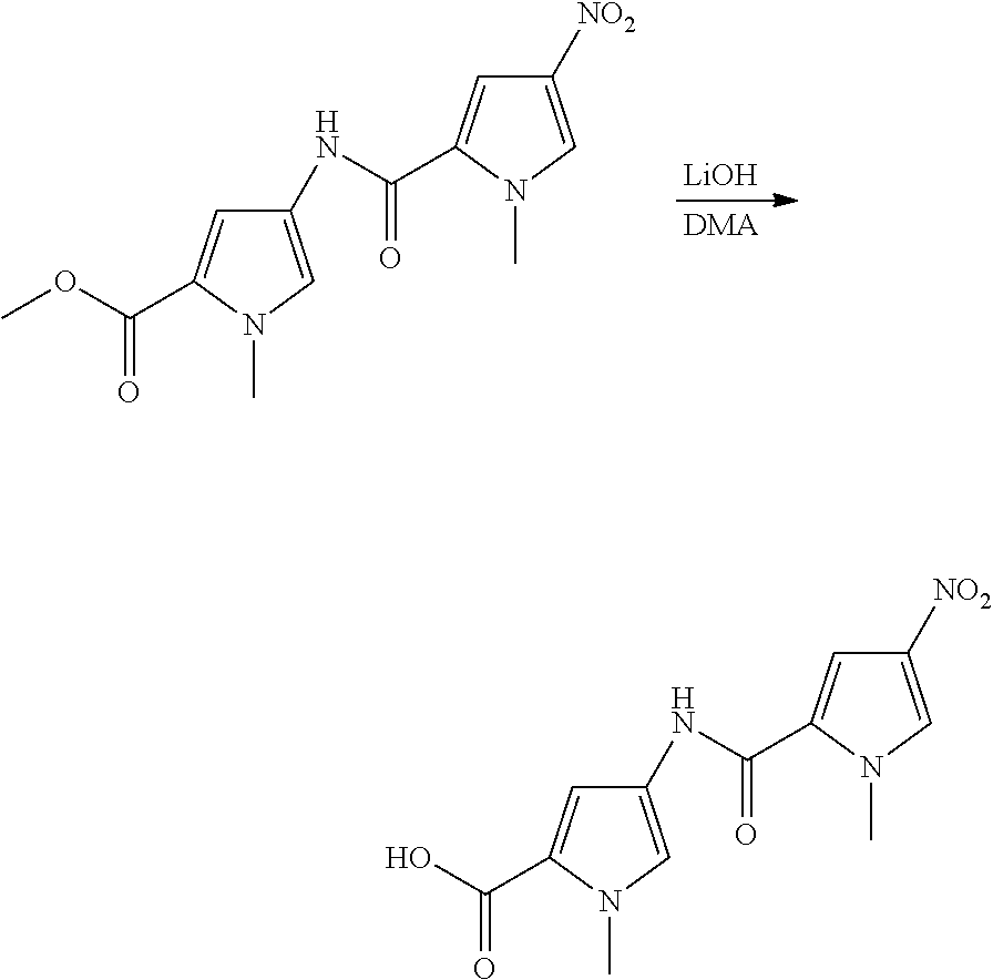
[LiOH].[DMA].C1(NC(=O)C2=CC([NO2])=CN2C)=CN(C)C(C(OC)=O)=C1.C1(NC(=O)C2=CC([NO2])=CN2C)=CN(C)C(C(O)=O)=C1
